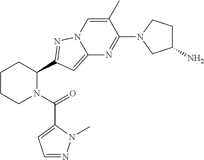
C1CCN(C(=O)C2=CC=NN2C)C(C2=NN3C=C(C)C(N4CC(N)CC4)=NC3=C2)C1
